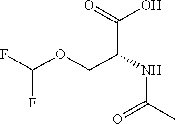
OC(C(COC(F)F)NC(=O)C)=O
